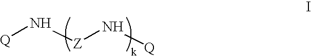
[Q]N[Z]N[Q]
